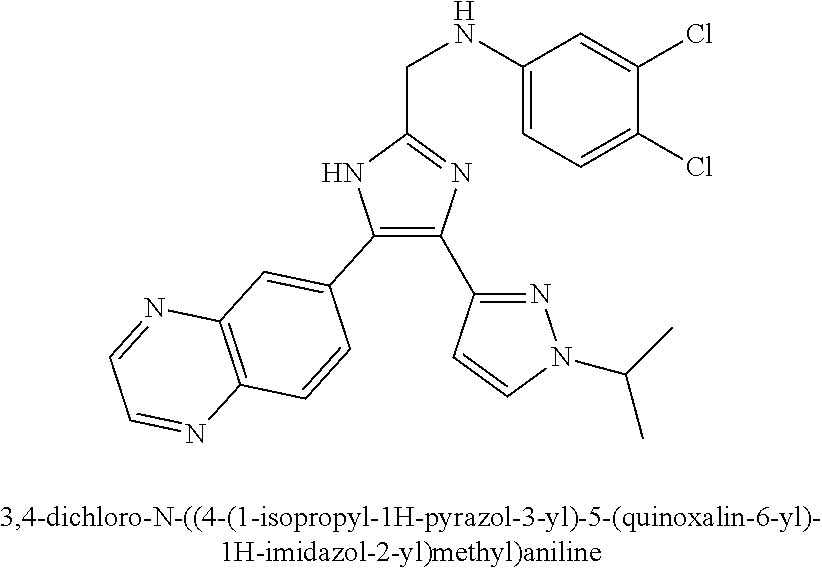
C1(C2=C(C3=NN(C(C)C)C=C3)N=C(CNC3=CC=C(Cl)C(Cl)=C3)N2)=CC2=C(C=C1)N=CC=N2
